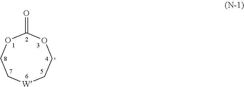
C1(=O)OCC[W]CCO1
